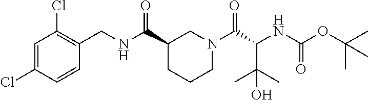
C1=C(Cl)C=CC(CNC(C2CCCN(C(C(NC(OC(C)(C)C)=O)C(C)(C)O)=O)C2)=O)=C1Cl
